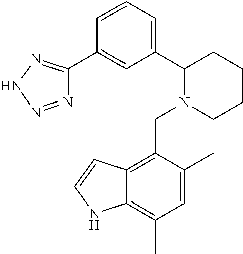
C1(C2=CC=CC(C3=NNN=N3)=C2)N(CC2=C3C(=C(C)C=C2C)NC=C3)CCCC1
